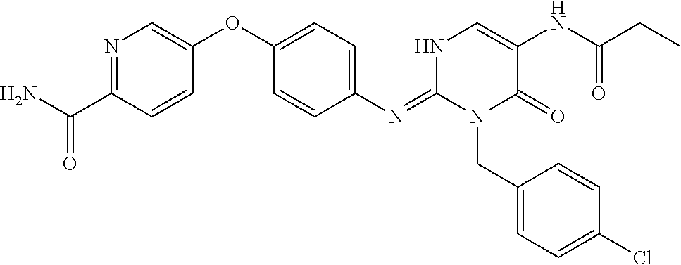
C1(N=C2N(CC3=CC=C(Cl)C=C3)C(=O)C(NC(CC)=O)=CN2)=CC=C(OC2=CN=C(C(N)=O)C=C2)C=C1
